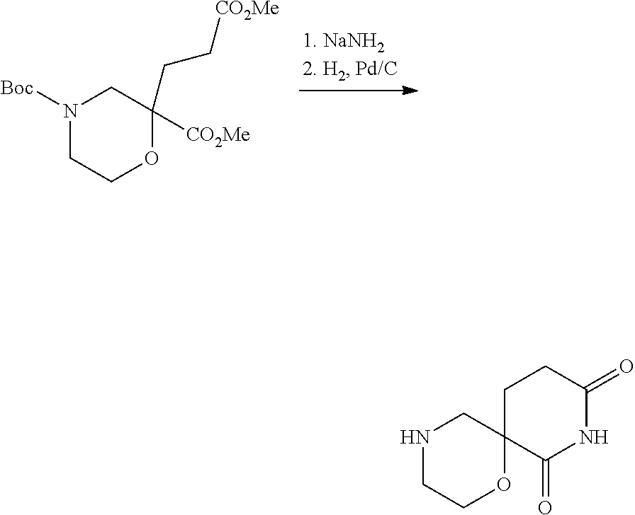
C1COC(CC[CO2Me])([CO2Me])CN1[Boc].C1COC2(CN1)C(=O)NC(=O)CC2
